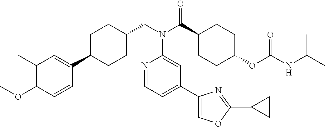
C1(C)=C(OC)C=CC(C2CCC(CN(C3=CC(C4=COC(C5CC5)=N4)=CC=N3)C(=O)C3CCC(OC(=O)NC(C)C)CC3)CC2)=C1
